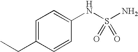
N(S(N)(=O)=O)C1=CC=C(CC)C=C1
